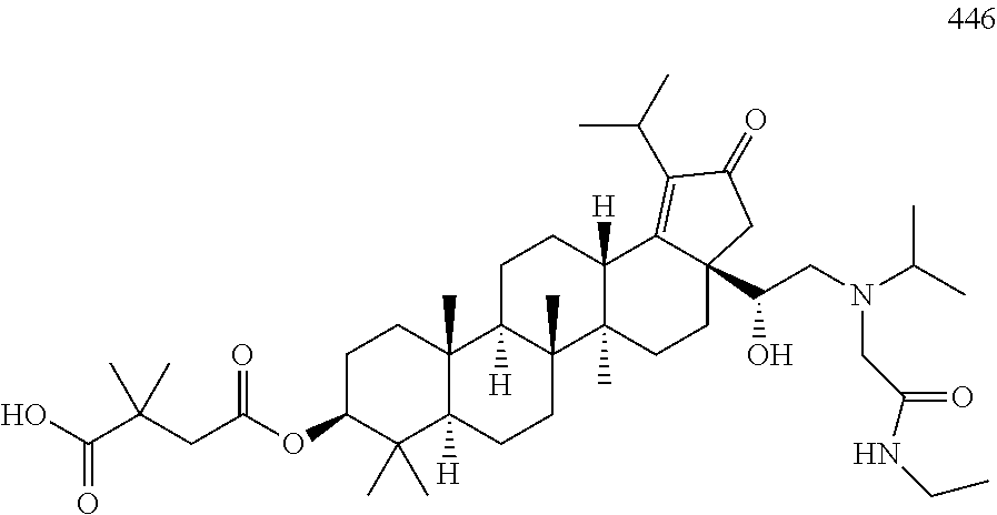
C1C(OC(CC(C(O)=O)(C)C)=O)C(C)(C)C2([H])C(C)(C1)C1([H])C(C)(CC2)C2(C)C([H])(CC1)C1=C(C(C)C)C(=O)CC1(C(O)CN(C(C)C)CC(NCC)=O)CC2
